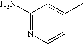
C1(N)=NC=CC(C)=C1
